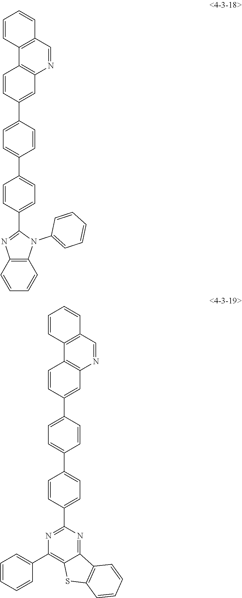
C12=C(C=CC=C1)N=C(C1=CC=C(C3=CC=C(C4=CC5=C(C=C4)C4=C(C=CC=C4)C=N5)C=C3)C=C1)N2C1=CC=CC=C1.C1=C(C2=NC(C3=CC=CC=C3)=C3C(=N2)C2=C(S3)C=CC=C2)C=CC(C2=CC=C(C3=CC4=C(C=C3)C3=C(C=CC=C3)C=N4)C=C2)=C1
